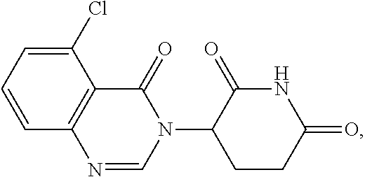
C1=CC=C(Cl)C2=C1N=CN(C1CCC(=O)NC1=O)C2=O
